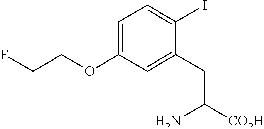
C1=C(OCCF)C=C(CC([CO2H])N)C(I)=C1
